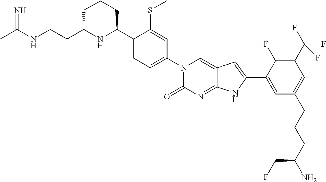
CC(NCCC1NC(C2=CC=C(N3C(=O)N=C4C(=C3)C=C(C3=CC(CCCC(N)CF)=CC(C(F)(F)F)=C3F)N4)C=C2SC)CCC1)=N
